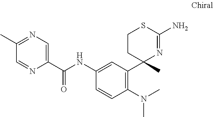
C1=C(C(NC2=CC(C3(C)N=C(N)SCC3)=C(N(C)C)C=C2)=O)N=CC(C)=N1
